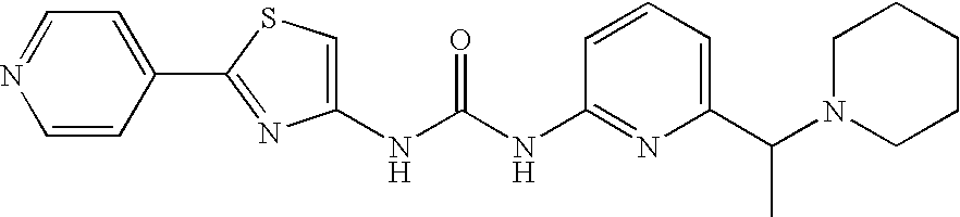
N(C(NC1=NC(C(N2CCCCC2)C)=CC=C1)=O)C1=CSC(C2=CC=NC=C2)=N1
